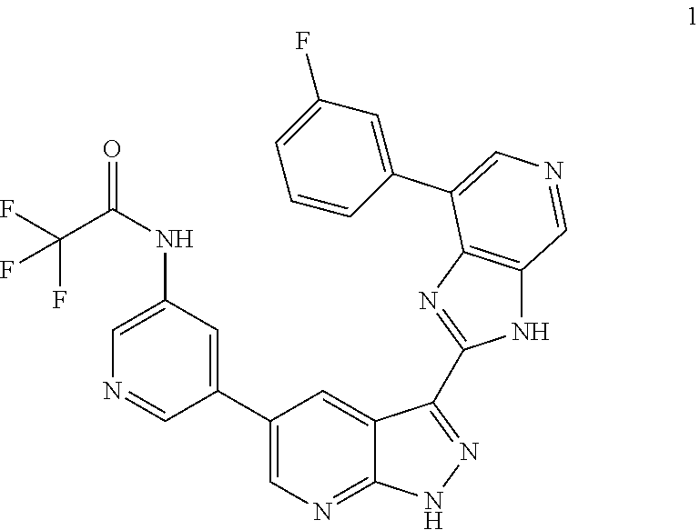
C1(C2=CC(NC(=O)C(F)(F)F)=CN=C2)=CN=C2C(=C1)C(C1=NC3=C(N1)C=NC=C3C1=CC(F)=CC=C1)=NN2
